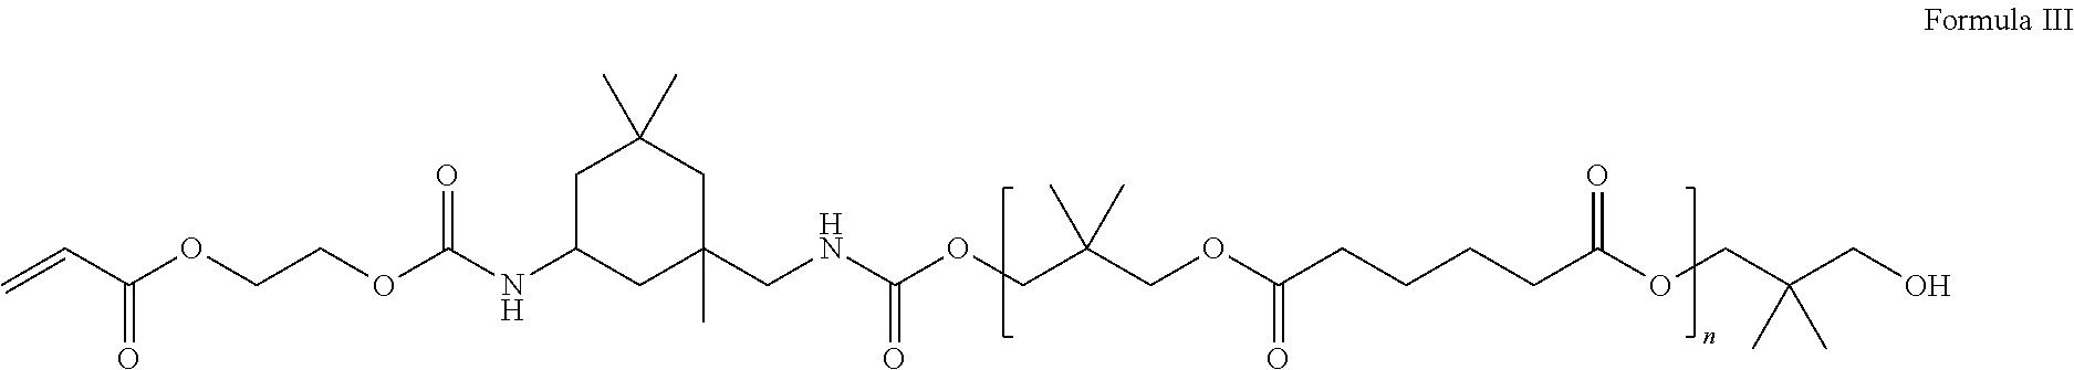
C1C(NC(OCCOC(C=C)=O)=O)CC(CNC(OCC(COC(CCCCC(OCC(CO)(C)C)=O)=O)(C)C)=O)(C)CC1(C)C
